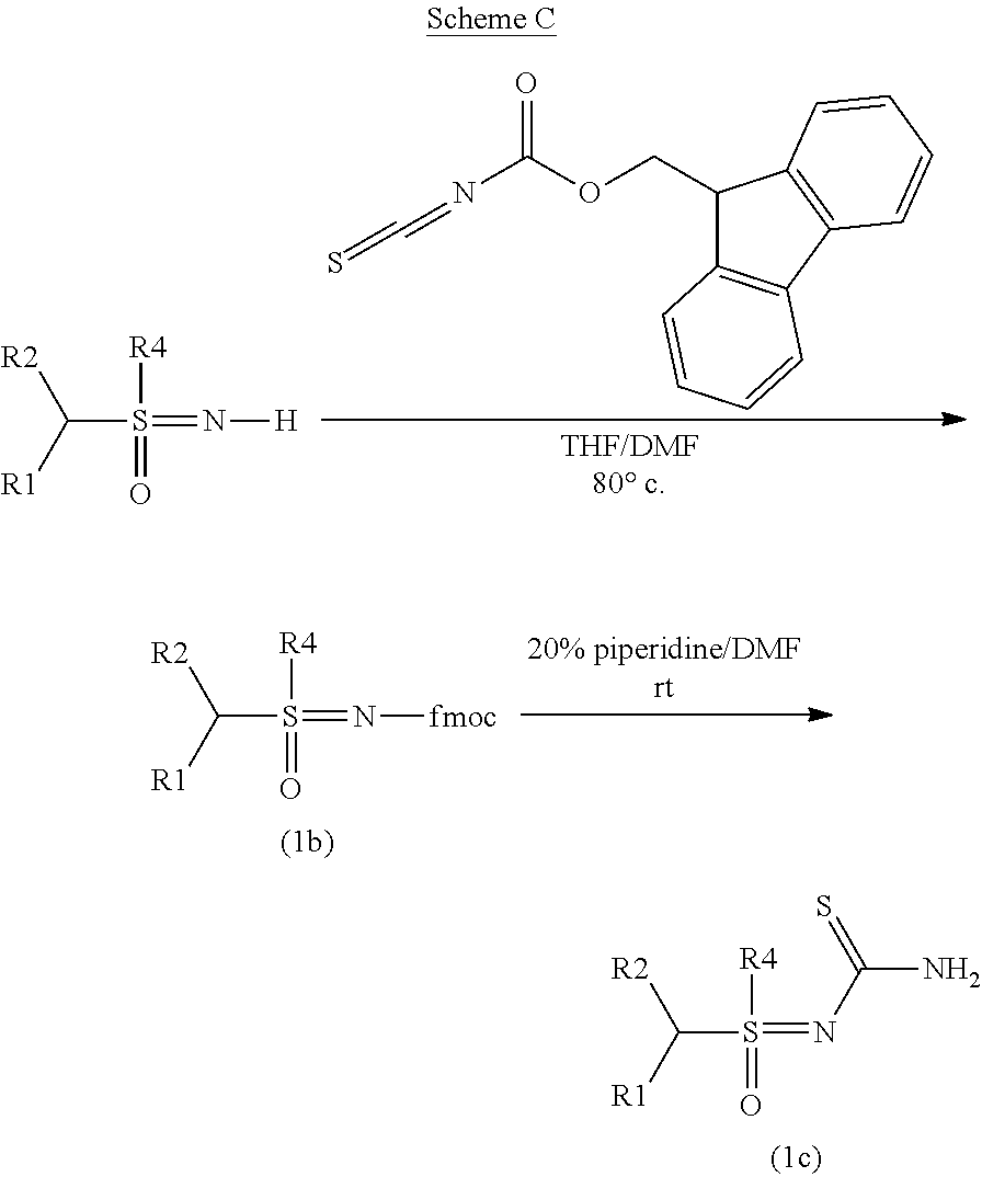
C(S(=N[H])([R4])=O)([R2])[R1].C1(COC(N=C=S)=O)C2=C(C3=C1C=CC=C3)C=CC=C2.C(S(=N[fmoc])([R4])=O)([R2])[R1].C(S(=NC(N)=S)([R4])=O)([R2])[R1]
